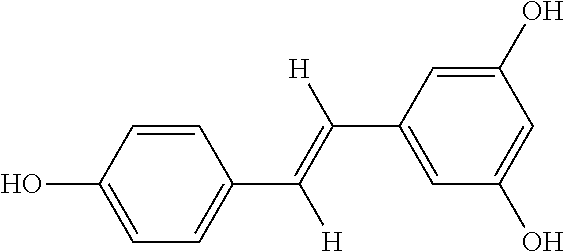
C(C1=CC(O)=CC(O)=C1)(=C(C1=CC=C(O)C=C1)[H])[H]
